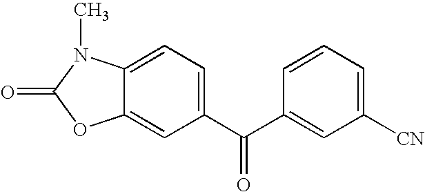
C12=CC(C(C3=CC([CN])=CC=C3)=O)=CC=C1N(C)C(=O)O2
